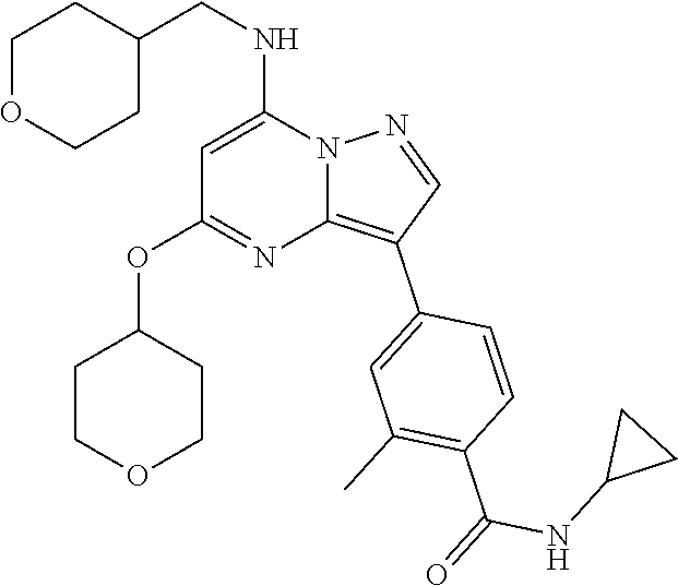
C(NC1=CC(OC2CCOCC2)=NC2=C(C3=CC(C)=C(C(NC4CC4)=O)C=C3)C=NN12)C1CCOCC1
